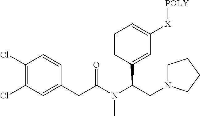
C1=CC(C(CN2CCCC2)N(C(CC2=CC(Cl)=C(Cl)C=C2)=O)C)=CC([X][POLY])=C1
